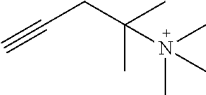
C(CC(C)(C)N(C)(C)C)#C
